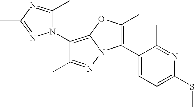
C1(N2C(C)=NC(C)=N2)=C2N(N=C1C)C(C1=CC=C(SC)N=C1C)=C(C)O2
